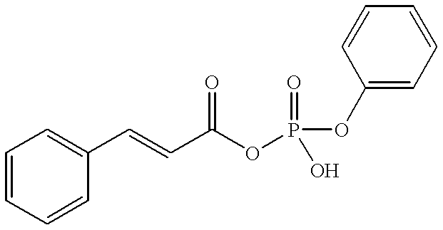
C(C(OP(OC1=CC=CC=C1)(=O)O)=O)=CC1=CC=CC=C1
